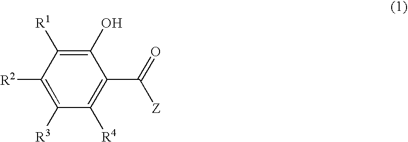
C1(O)=C([R1])C([R2])=C([R3])C([R4])=C1C([Z])=O
